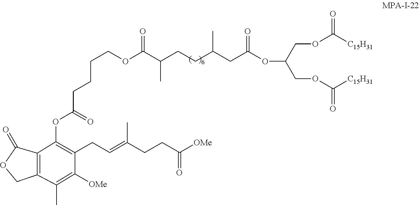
O(C(=O)CCCCOC(C(CCC(CC(OC(COC([C15H31])=O)COC([C15H31])=O)=O)C)C)=O)C1=C(CC=C(C)CCC(=O)[OMe])C([OMe])=C(C)C2=C1C(=O)OC2
